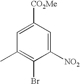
C1=C([CO2Me])C=C([NO2])C(Br)=C1C
